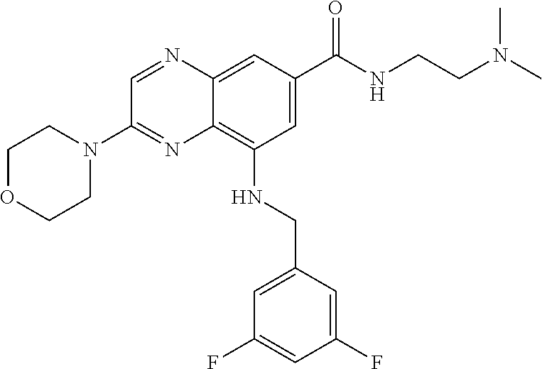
C12=C(NCC3=CC(F)=CC(F)=C3)C=C(C(NCCN(C)C)=O)C=C1N=CC(N1CCOCC1)=N2
